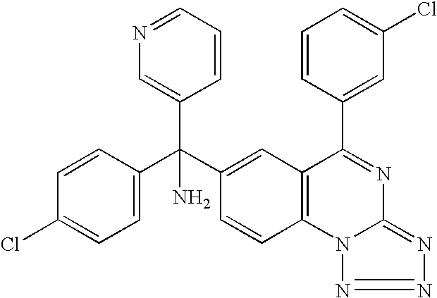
C1=C(Cl)C=CC(C(C2=CC3=C(C=C2)N2C(=NN=N2)N=C3C2=CC(Cl)=CC=C2)(C2=CN=CC=C2)N)=C1
